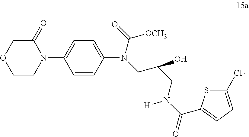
C1CN(C2=CC=C(N(CC(CN(C(=O)C3=CC=C(Cl)S3)[H])O)C([OCH3])=O)C=C2)C(=O)CO1
